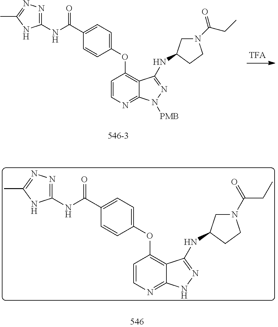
C1(OC2=C3C(=NC=C2)N([PMB])N=C3NC2CN(C(CC)=O)CC2)=CC=C(C(NC2=NN=C(C)N2)=O)C=C1.C1(OC2=C3C(=NC=C2)NN=C3NC2CN(C(CC)=O)CC2)=CC=C(C(NC2=NN=C(C)N2)=O)C=C1
